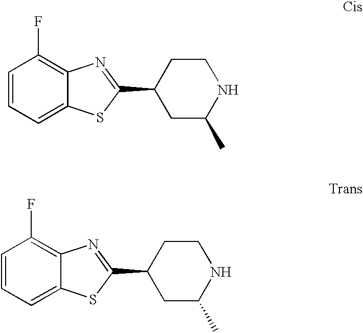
C1=CC=C2C(=C1F)N=C(C1CC(C)NCC1)S2.C1=CC=C2C(=C1F)N=C(C1CC(C)NCC1)S2
